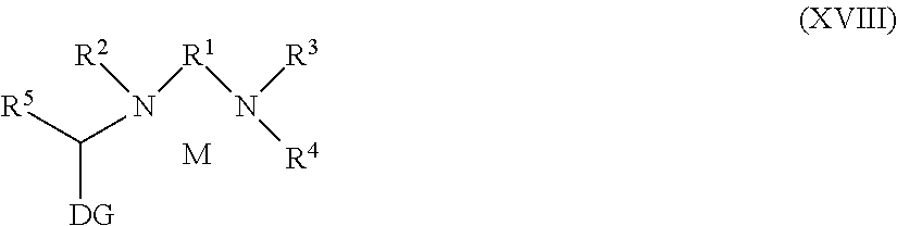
[DG]C(N([R1]N([R3])[R4])[R2])[R5].[M]
